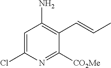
C1=C(Cl)N=C([CO2Me])C(C=CC)=C1N
